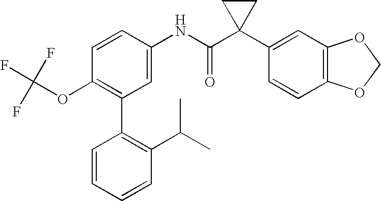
C1=CC(NC(C2(C3=CC4=C(C=C3)OCO4)CC2)=O)=CC(C2=C(C(C)C)C=CC=C2)=C1OC(F)(F)F
